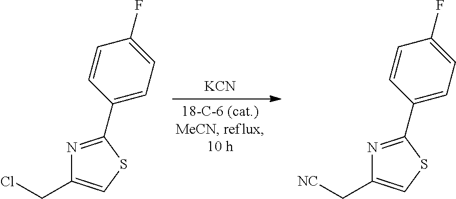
[KCN].ClCC1=CSC(C2=CC=C(F)C=C2)=N1.[NC]CC1=CSC(C2=CC=C(F)C=C2)=N1
